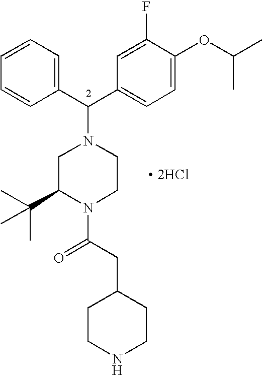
C1=CC=CC(C(C2=CC=C(OC(C)C)C(F)=C2)N2CC(C(C)(C)C)N(C(CC3CCNCC3)=O)CC2)=C1.[ 2HCl]
